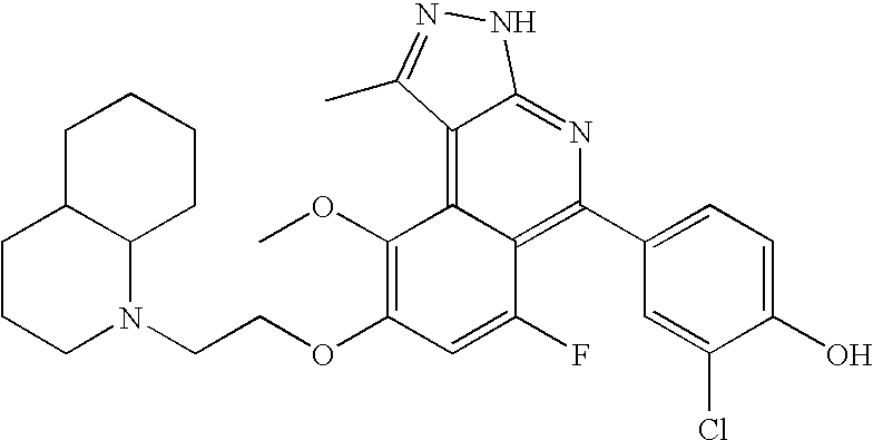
C1CCN(CCOC2=C(OC)C3=C4C(=NC(C5=CC=C(O)C(Cl)=C5)=C3C(F)=C2)NN=C4C)C2C1CCCC2
